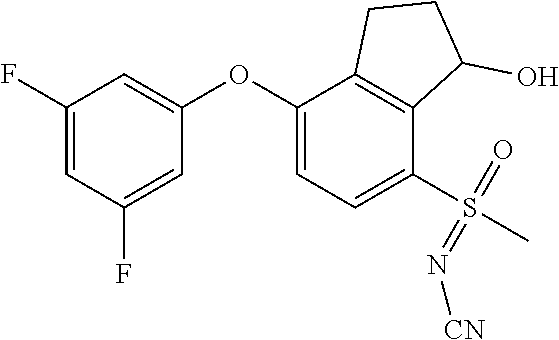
C1(F)=CC(F)=CC(OC2=CC=C(S(=O)(=N[CN])C)C3=C2CCC3O)=C1
